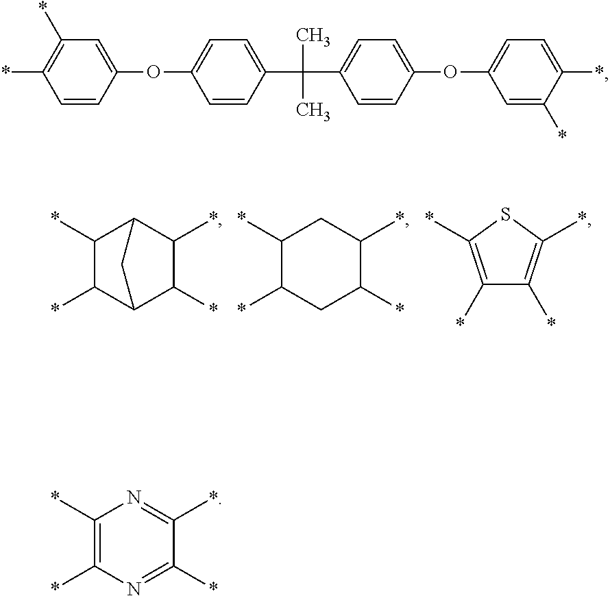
*C1C2C(*)C(*)C(C1*)C2.*C1CC(*)C(*)CC1*.C1(*)=C(*)SC(*)=C1*.C1(*)=C(*)C=CC(OC2=CC=C(C(C)(C)C3=CC=C(OC4=CC=C(*)C(*)=C4)C=C3)C=C2)=C1.C1(*)=C(*)N=C(*)C(*)=N1
